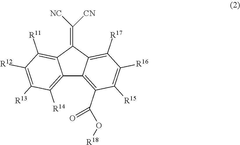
C12=C([R14])C([R13])=C([R12])C([R11])=C1C(=C([CN])[NC])C1=C([R17])C([R16])=C([R15])C(C(=O)O[R18])=C21
